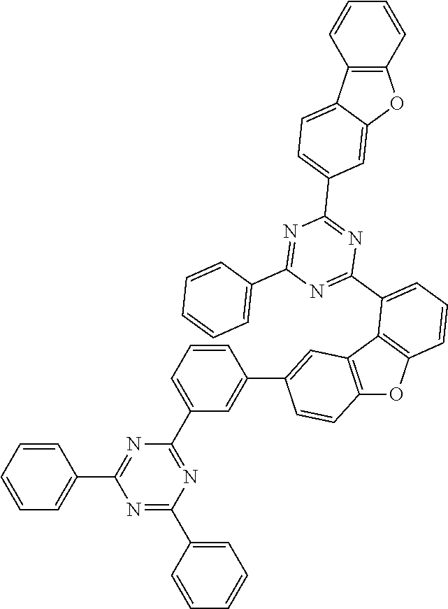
C1=CC=CC=C1C1=NC(C2=CC=CC(C3=CC4=C(OC5=C4C(C4=NC(C6=CC=CC=C6)=NC(C6=CC=C7C8=C(OC7=C6)C=CC=C8)=N4)=CC=C5)C=C3)=C2)=NC(C2=CC=CC=C2)=N1
